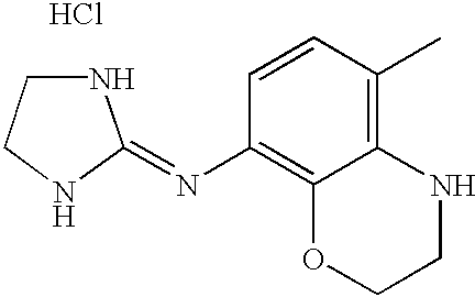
N1CCNC1=NC1=C2C(=C(C)C=C1)NCCO2.Cl
